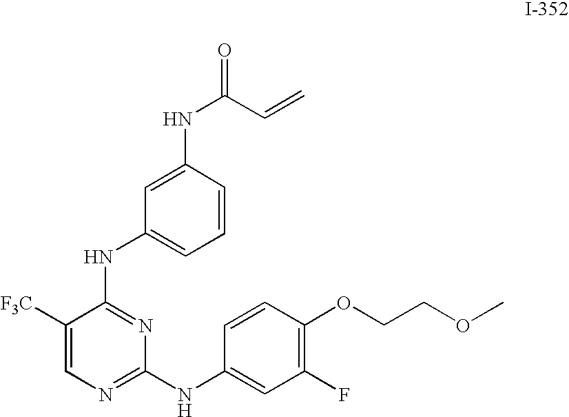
C1([F3C])=CN=C(NC2=CC(F)=C(OCCOC)C=C2)N=C1NC1=CC=CC(NC(C=C)=O)=C1
